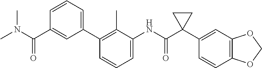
C1=C(NC(C2(C3=CC4=C(C=C3)OCO4)CC2)=O)C(C)=C(C2=CC=CC(C(=O)N(C)C)=C2)C=C1
